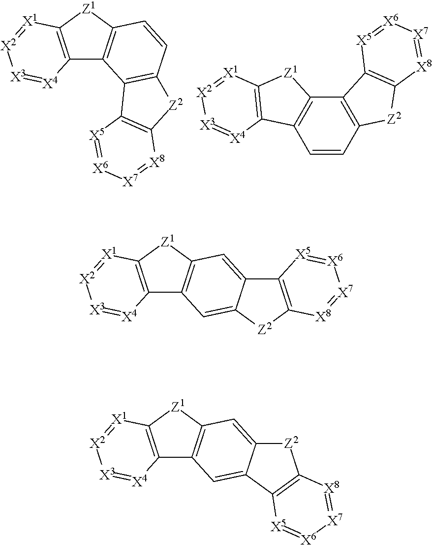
C12=C([Z1]C3=C1C1=C(C=C3)[Z2]C3=C1[X5]=[X6][X7]=[X8]3)[X1]=[X2][X3]=[X4]2.C12=C(C=CC3=C1C1=C([Z2]3)[X8]=[X7][X6]=[X5]1)C1=C([Z1]2)[X1]=[X2][X3]=[X4]1.C12=C([Z1]C3=C1C=C1C(=C3)C3=C([Z2]1)[X8]=[X7][X6]=[X5]3)[X1]=[X2][X3]=[X4]2.C12=C([Z1]C3=C1C=C1C(=C3)[Z2]C3=C1[X5]=[X6][X7]=[X8]3)[X1]=[X2][X3]=[X4]2
